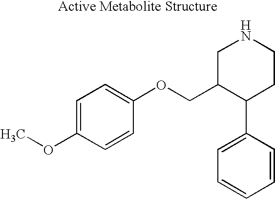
C1=C(OC)C=CC(OCC2C(C3=CC=CC=C3)CCNC2)=C1
